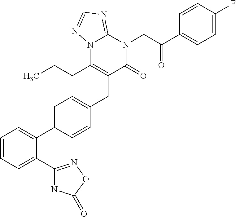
C1=CC=C(C2=NOC(=O)N2)C(C2=CC=C(CC3=C(CCC)N4C(=NC=N4)N(CC(=O)C4=CC=C(F)C=C4)C3=O)C=C2)=C1
